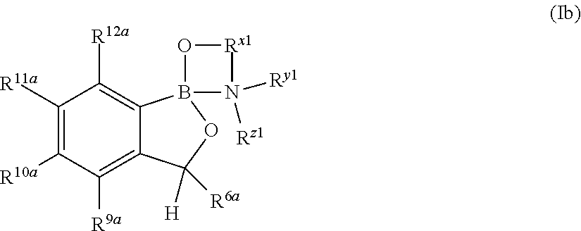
C1([R11a])=C([R10a])C([R9a])=C2C(=C1[R12a])B1(OC2([H])[R6a])N([Ry1])([Rz1])[Rx1]O1
